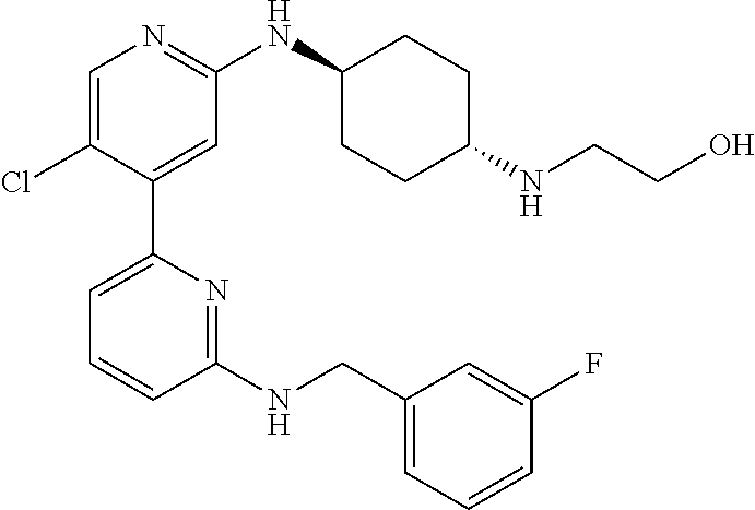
C1=C(Cl)C(C2=CC=CC(NCC3=CC=CC(F)=C3)=N2)=CC(NC2CCC(NCCO)CC2)=N1
